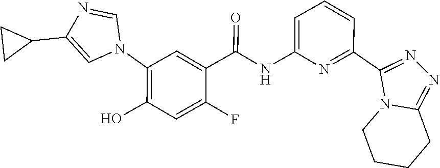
N1(C2=C(O)C=C(F)C(C(NC3=CC=CC(C4=NN=C5N4CCCC5)=N3)=O)=C2)C=NC(C2CC2)=C1
